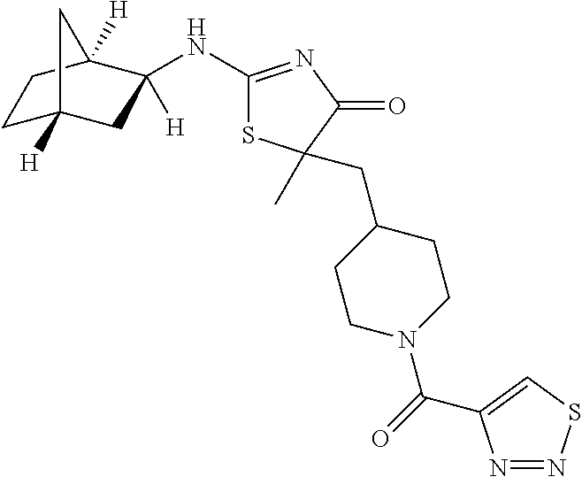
C1(NC2([H])CC3([H])CCC2([H])C3)=NC(=O)C(C)(CC2CCN(C(=O)C3=CSN=N3)CC2)S1
